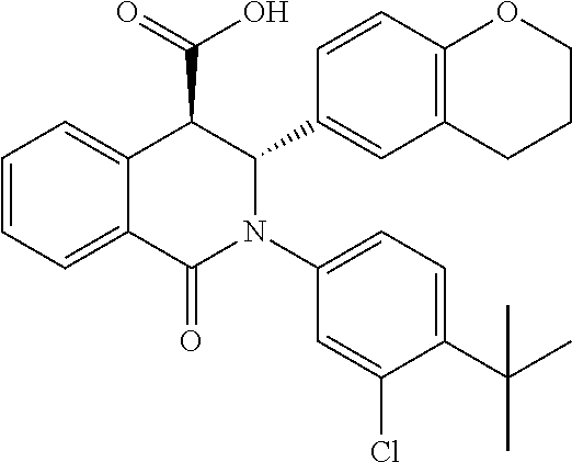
C1=C2C(=CC=C1)C(C(=O)O)C(C1=CC3=C(C=C1)OCCC3)N(C1=CC=C(C(C)(C)C)C(Cl)=C1)C2=O
